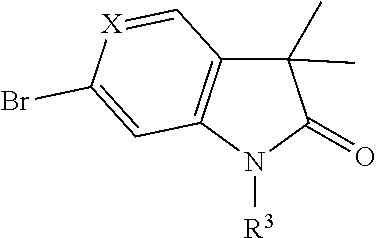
C12=C(C=[X]C(Br)=C1)C(C)(C)C(=O)N2[R3]
